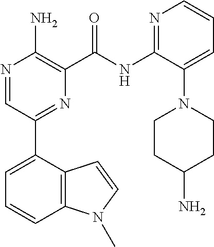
N1=CC(C2=CC=CC3=C2C=CN3C)=NC(C(NC2=NC=CC=C2N2CCC(N)CC2)=O)=C1N
